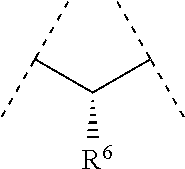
C([R6])(C(C)C)C(C)C
